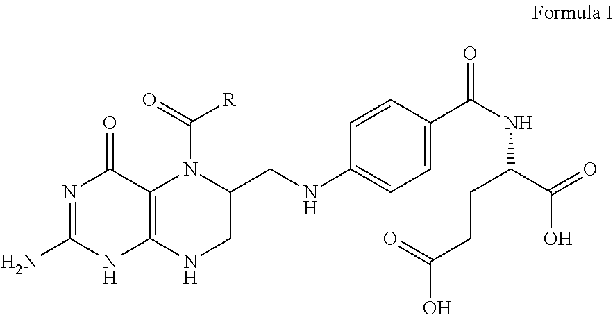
N1=C(N)NC2=C(C1=O)N(C(=O)[R])C(CNC1=CC=C(C(NC(C(=O)O)CCC(O)=O)=O)C=C1)CN2
